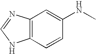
C12=C(C=CC(NC)=C1)NC=N2
